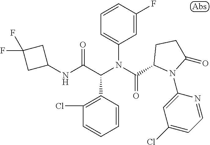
C1(NC(C(N(C(=O)C2N(C3=CC(Cl)=CC=N3)C(=O)CC2)C2=CC=CC(F)=C2)C2=C(Cl)C=CC=C2)=O)CC(F)(F)C1
